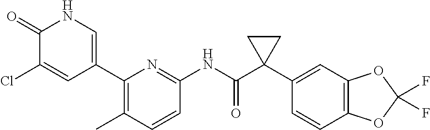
C1(=O)C(Cl)=CC(C2=C(C)C=CC(NC(C3(C4=CC5=C(C=C4)OC(F)(F)O5)CC3)=O)=N2)=CN1
